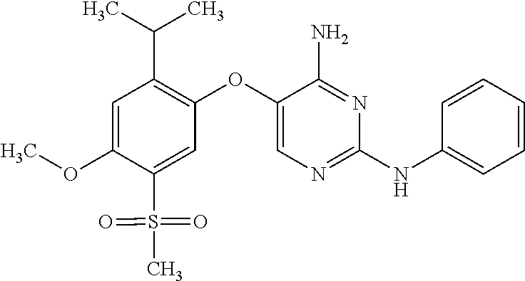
C1=C(OC)C(S(=O)(=O)C)=CC(OC2=CN=C(NC3=CC=CC=C3)N=C2N)=C1C(C)C
